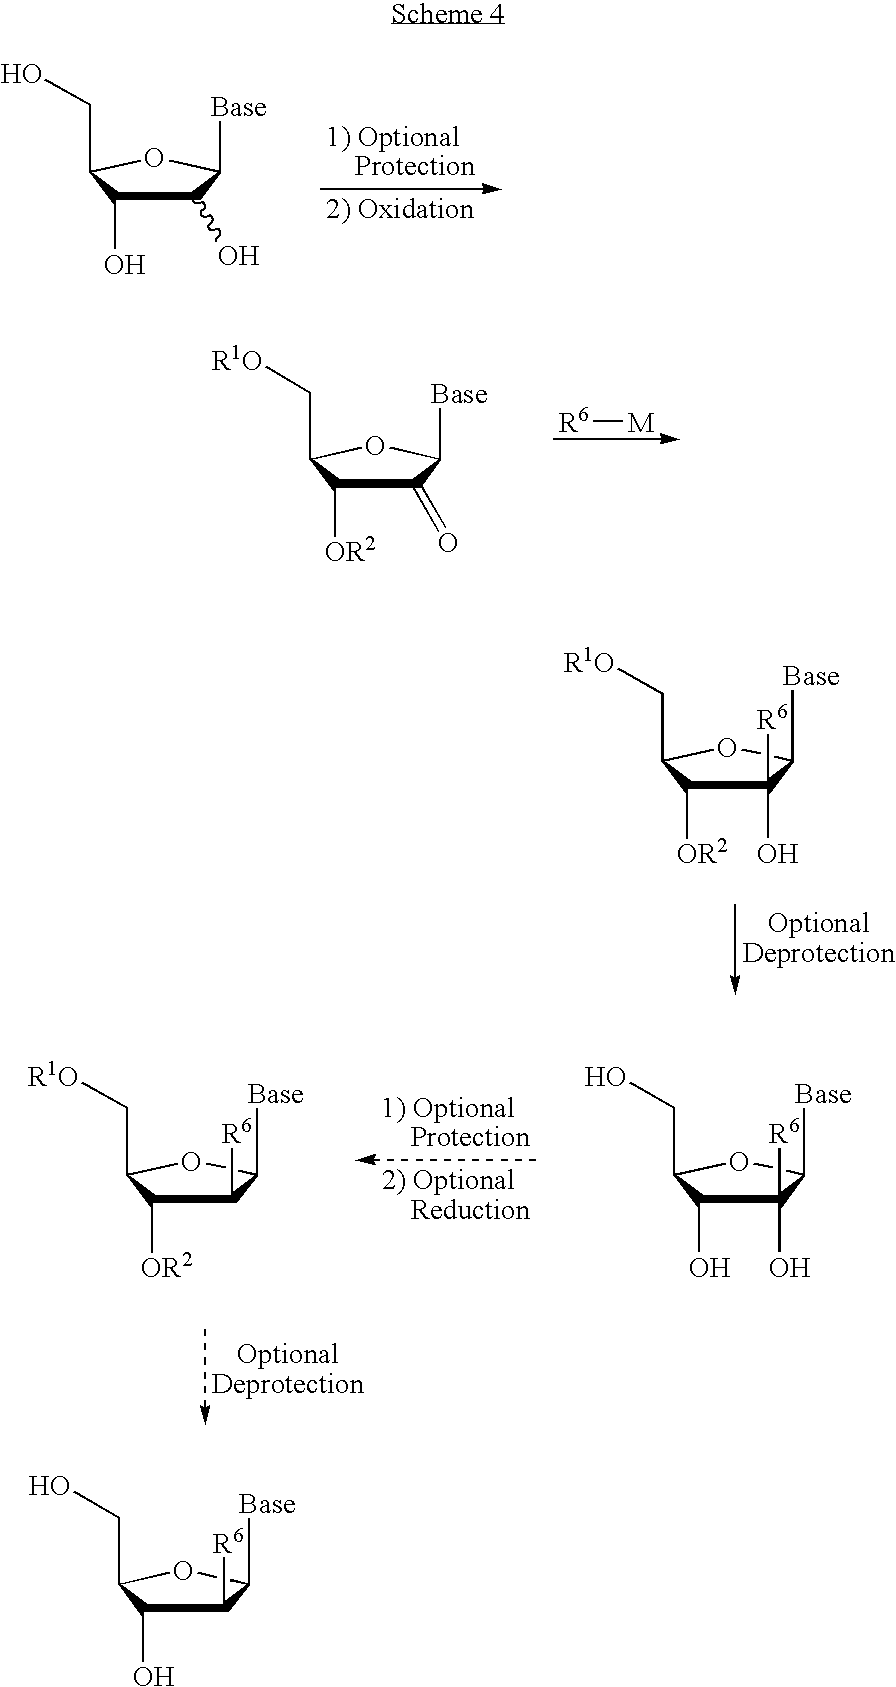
[R6][M].C1(=O)C([OR2])C(C[R1O])OC1[Base].C1(O)([R6])C([OR2])C(C[R1O])OC1[Base].C1(O)([R6])C(O)C(CO)OC1[Base].C1([R6])C([OR2])C(C[R1O])OC1[Base].C1(O)C(O)C(CO)OC1[Base].C1([R6])C(O)C(CO)OC1[Base]
